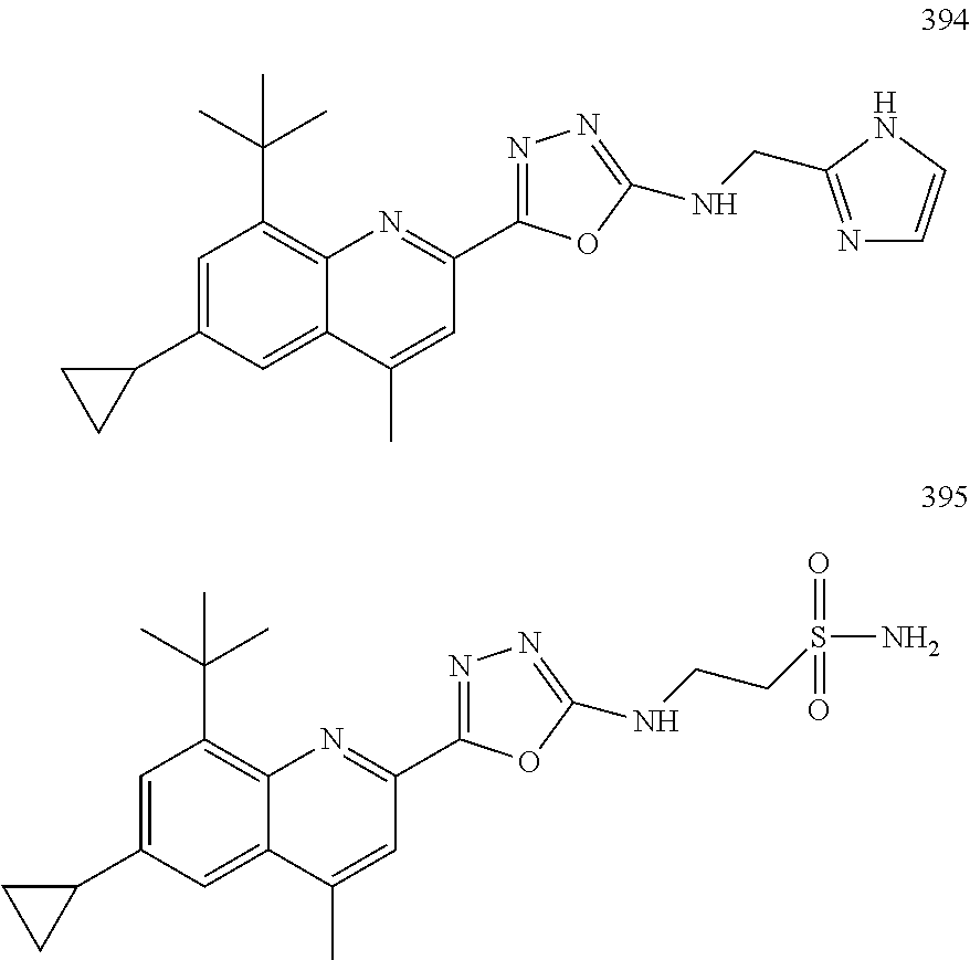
C1=C(C2CC2)C=C2C(=C1C(C)(C)C)N=C(C1=NN=C(NCC3=NC=CN3)O1)C=C2C.C1=C(C2CC2)C=C2C(=C1C(C)(C)C)N=C(C1=NN=C(NCCS(N)(=O)=O)O1)C=C2C
